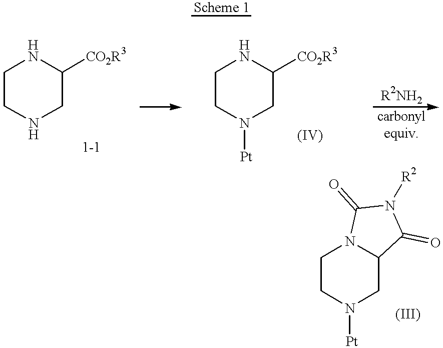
C1CNCC([CO2R3])N1.C1CN([Pt])CC([CO2R3])N1.C1CN([Pt])CC2N1C(=O)N([R2])C2=O
